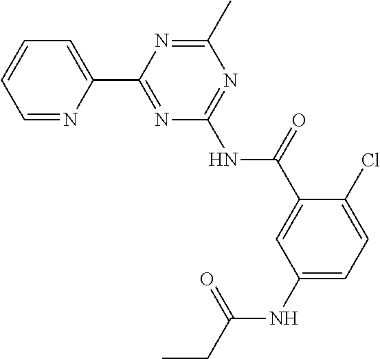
C1=NC(C2=NC(NC(C3=CC(NC(CC)=O)=CC=C3Cl)=O)=NC(C)=N2)=CC=C1
